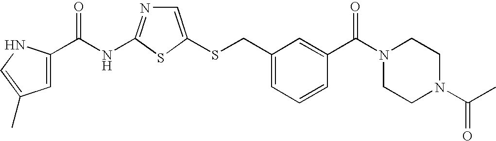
C1=C(SCC2=CC=CC(C(N3CCN(C(=O)C)CC3)=O)=C2)SC(NC(=O)C2=CC(C)=CN2)=N1
